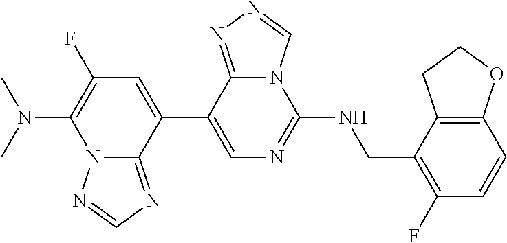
N12C(=NC=N1)C(C1=CN=C(NCC3=C(F)C=CC4=C3CCO4)N3C1=NN=C3)=CC(F)=C2N(C)C
